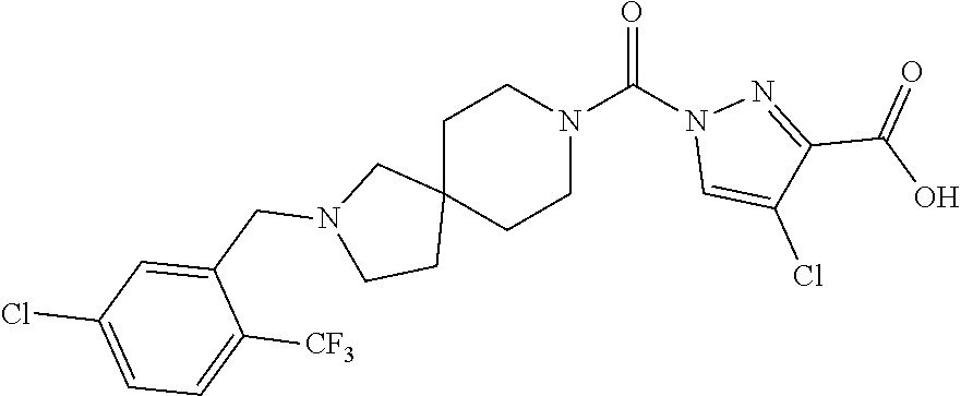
C1C2(CCN(C(N3C=C(Cl)C(C(O)=O)=N3)=O)C1)CN(CC1=CC(Cl)=CC=C1[CF3])CC2
